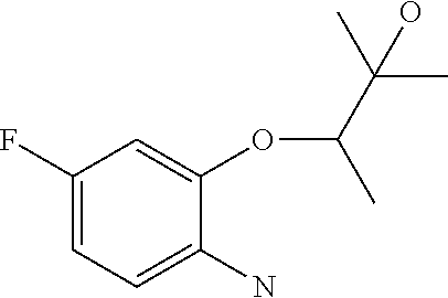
C1(F)=CC=C(N)C(OC(C(C)(C)O)C)=C1
